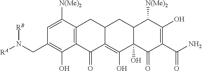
C12=C(C([N(Me)2])=CC(CN([RA])[RB])=C1O)CC1C(=C(O)C3(O)C(C1)C([N(Me)2])C(O)=C(C(N)=O)C3=O)C2=O
